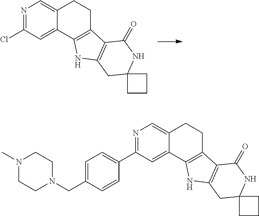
N1=C(Cl)C=C2C(=C1)CCC1=C2NC2=C1C(=O)NC1(C2)CCC1.N1=C(C2=CC=C(CN3CCN(C)CC3)C=C2)C=C2C(=C1)CCC1=C2NC2=C1C(=O)NC1(C2)CCC1
